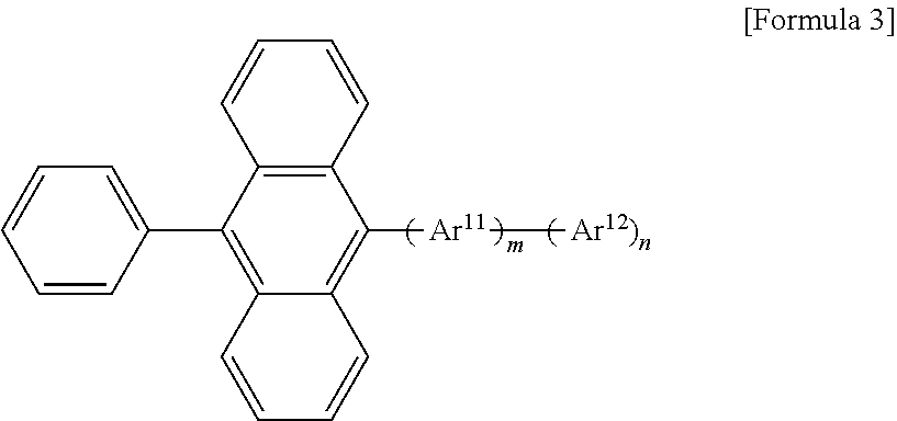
C12=C(C(C3=CC=CC=C3)=C3C(=C1[Ar11][Ar12)n])C=CC=C3)C=CC=C2
